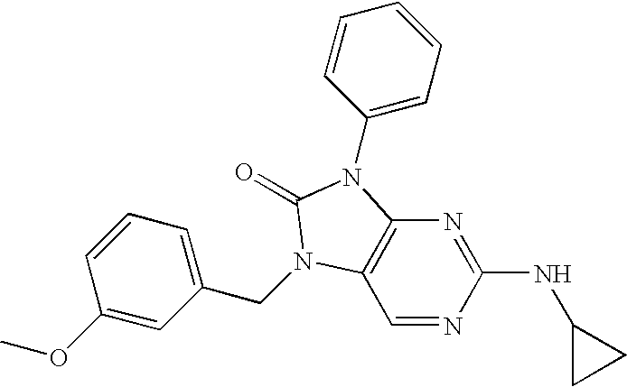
C1=NC(NC2CC2)=NC2=C1N(CC1=CC=CC(OC)=C1)C(=O)N2C1=CC=CC=C1
